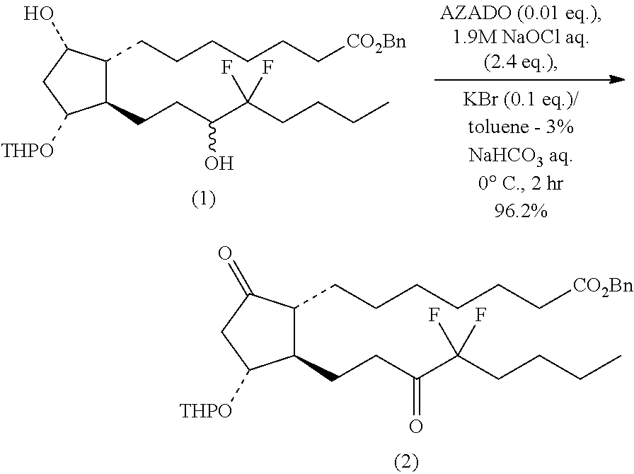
C1(CCC(C(CCCC)(F)F)=O)C(CCCCCC[CO2Bn])C(=O)CC1[THPO].C1(CCC(C(CCCC)(F)F)O)C(CCCCCC[CO2Bn])C(O)CC1[THPO]
